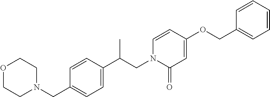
O1CCN(CC2=CC=C(C(CN3C(=O)C=C(OCC4=CC=CC=C4)C=C3)C)C=C2)CC1
